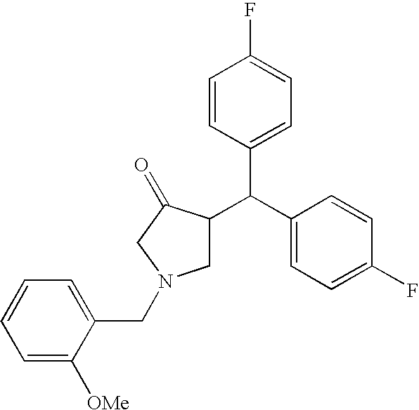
C1C(C(C2=CC=C(F)C=C2)C2=CC=C(F)C=C2)C(=O)CN1CC1=CC=CC=C1[OMe]
